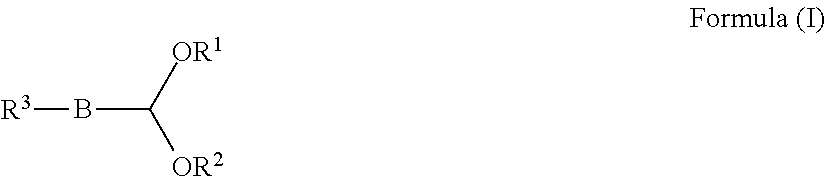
[R3]BC([OR2])[OR1]
